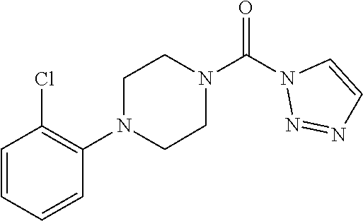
O=C(N1N=NC=C1)N1CCN(C2=C(Cl)C=CC=C2)CC1
